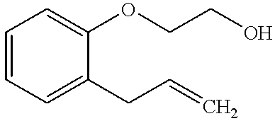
C1=CC=C(CC=C)C(OCCO)=C1
